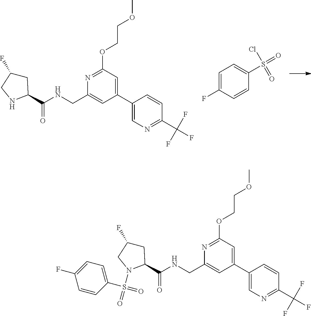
N1=C(OCCOC)C=C(C2=CN=C(C(F)(F)F)C=C2)C=C1CNC(=O)C1CC(F)CN1.C1=C(F)C=CC(S(=O)(=O)Cl)=C1.N1=C(OCCOC)C=C(C2=CN=C(C(F)(F)F)C=C2)C=C1CNC(=O)C1CC(F)CN1S(C1=CC=C(F)C=C1)(=O)=O
